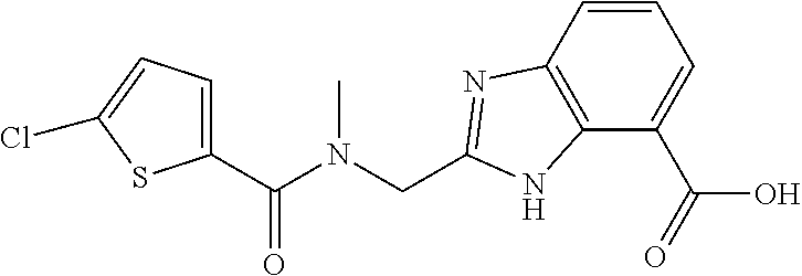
C1(C(N(CC2=NC3=C(N2)C(C(O)=O)=CC=C3)C)=O)=CC=C(Cl)S1
